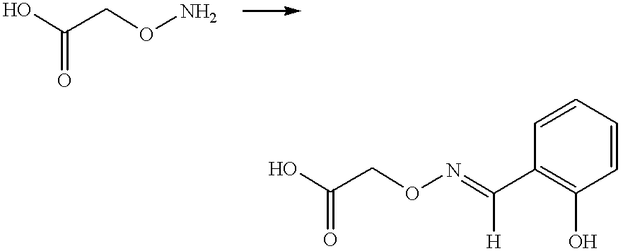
OC(CON)=O.OC(CON=C(C1=C(O)C=CC=C1)[H])=O
